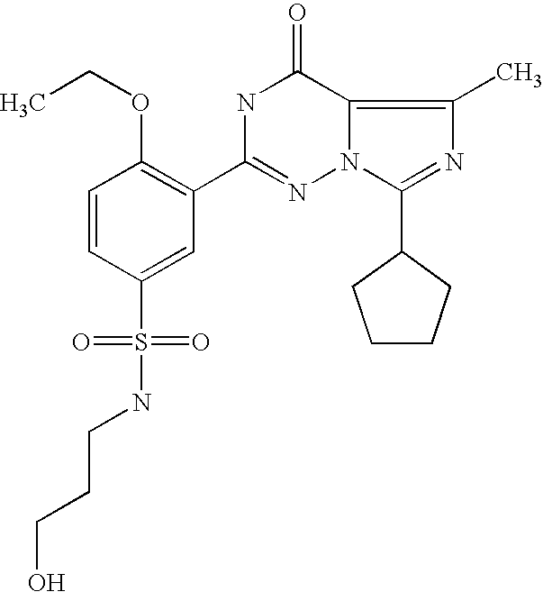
C1=CC(S(=O)(=O)NCCCO)=CC(C2=NN3C(=C(C)N=C3C3CCCC3)C(=O)N2)=C1OCC
